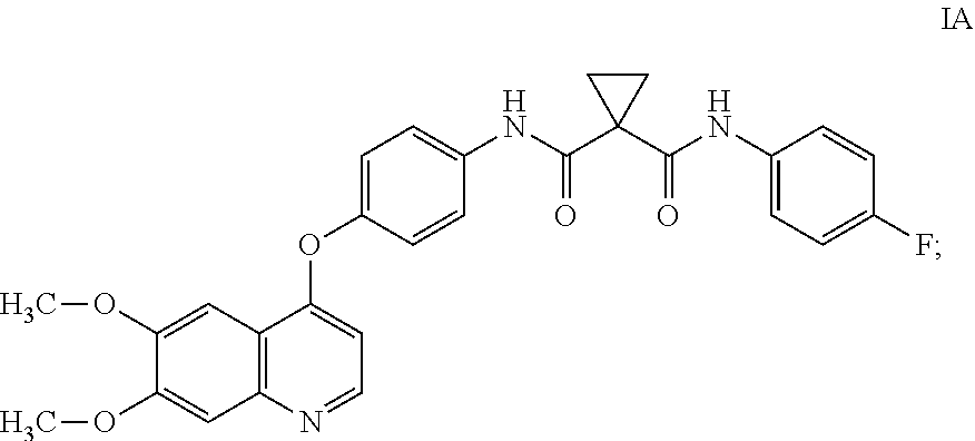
C12=C(N=CC=C1OC1=CC=C(NC(C3(C(NC4=CC=C(F)C=C4)=O)CC3)=O)C=C1)C=C(OC)C(OC)=C2
